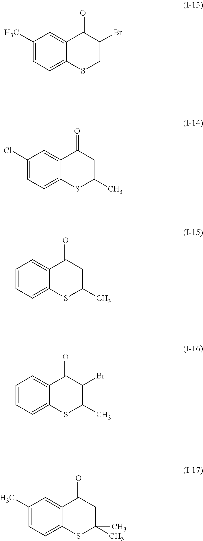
C1(C)=CC=C2C(=C1)C(=O)C(Br)CS2.C1(Cl)=CC=C2C(=C1)C(=O)CC(C)S2.C1=CC=C2C(=C1)C(=O)CC(C)S2.C1=CC=C2C(=C1)C(=O)C(Br)C(C)S2.C1(C)=CC=C2C(=C1)C(=O)CC(C)(C)S2
